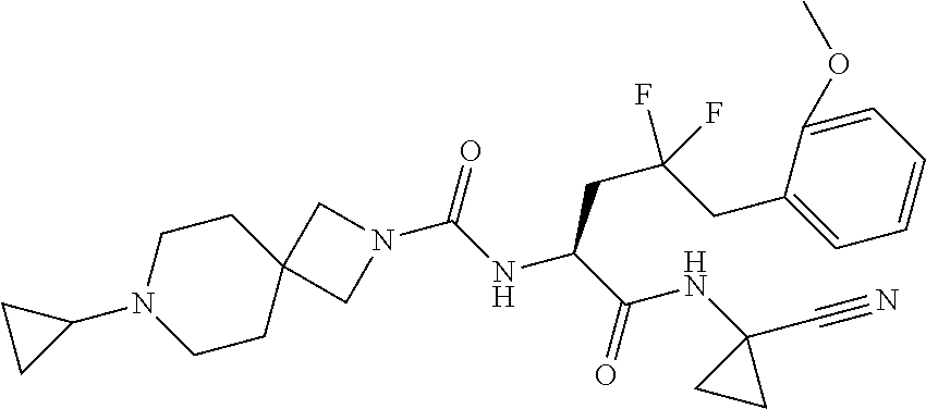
C12(CCN(C3CC3)CC1)CN(C(NC(C(=O)NC1(C#N)CC1)CC(CC1=CC=CC=C1OC)(F)F)=O)C2
